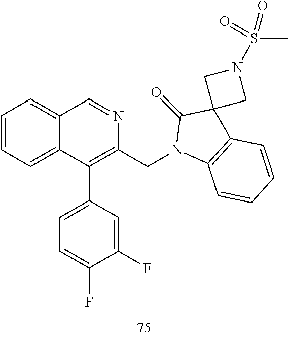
C1=CC=C2C(=C1)C=NC(CN1C3=C(C4(C1=O)CN(S(C)(=O)=O)C4)C=CC=C3)=C2C1=CC=C(F)C(F)=C1
